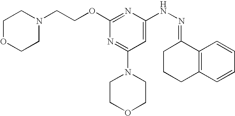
N(NC1=CC(N2CCOCC2)=NC(OCCN2CCOCC2)=N1)=C1CCCC2=C1C=CC=C2
